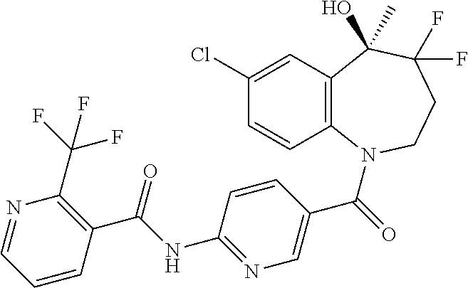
C1(Cl)=CC2=C(C=C1)N(C(=O)C1=CN=C(NC(C3=C(C(F)(F)F)N=CC=C3)=O)C=C1)CCC(F)(F)C2(O)C
